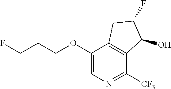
O(C1=CN=C([CF3])C2=C1CC(F)C2O)CCCF
